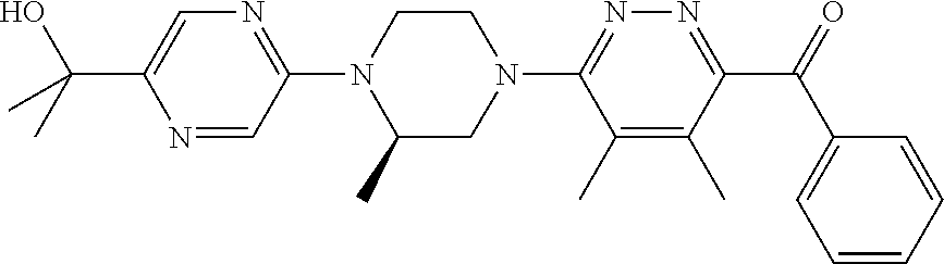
C1(C)=C(C)C(C(C2=CC=CC=C2)=O)=NN=C1N1CCN(C2=NC=C(C(C)(O)C)N=C2)C(C)C1
